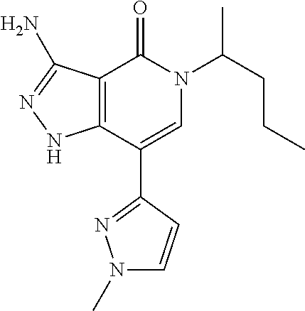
C12=C(C(C3=NN(C)C=C3)=CN(C(CCC)C)C1=O)NN=C2N
